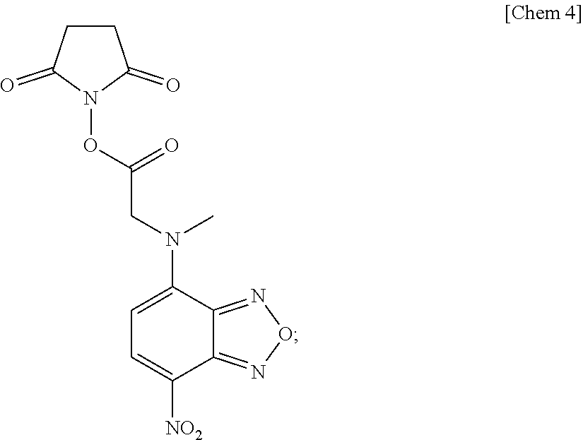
C1CC(=O)N(OC(CN(C2=CC=C([NO2])C3=NON=C23)C)=O)C1=O
